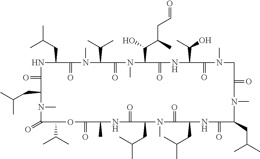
O=C1NC(CC(C)C)C(=O)N(C)C(C(C)C)C(=O)N(C)C(C(C(C)CC=O)O)C(=O)NC(C(O)C)C(=O)N(C)CC(=O)N(C)C(CC(C)C)C(=O)NC(CC(C)C)C(=O)N(C)C(CC(C)C)C(=O)NC(C)C(=O)OC(C(C)C)C(=O)N(C)C1CC(C)C
